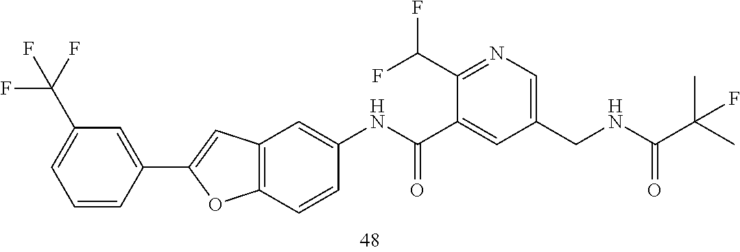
C1(C(F)F)=NC=C(CNC(C(C)(C)F)=O)C=C1C(NC1=CC2=C(C=C1)OC(C1=CC(C(F)(F)F)=CC=C1)=C2)=O
